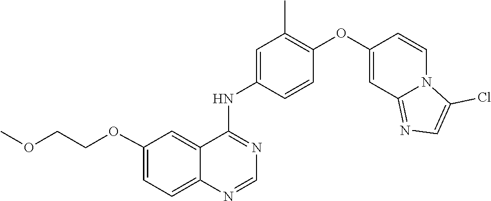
C1=CC(NC2=NC=NC3=CC=C(OCCOC)C=C23)=CC(C)=C1OC1=CC2=NC=C(Cl)N2C=C1
